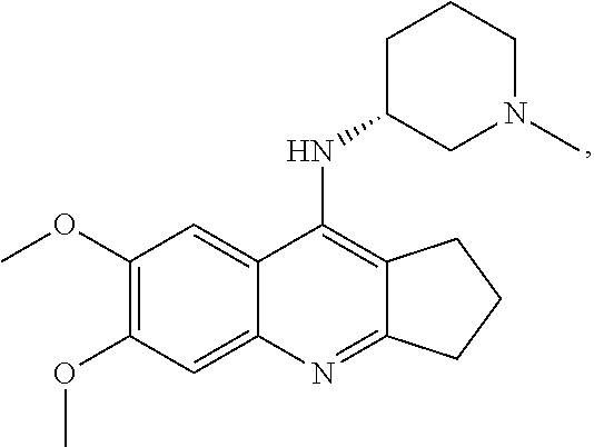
C12=C(NC3CN(C)CCC3)C3=CC(OC)=C(OC)C=C3N=C1CCC2
